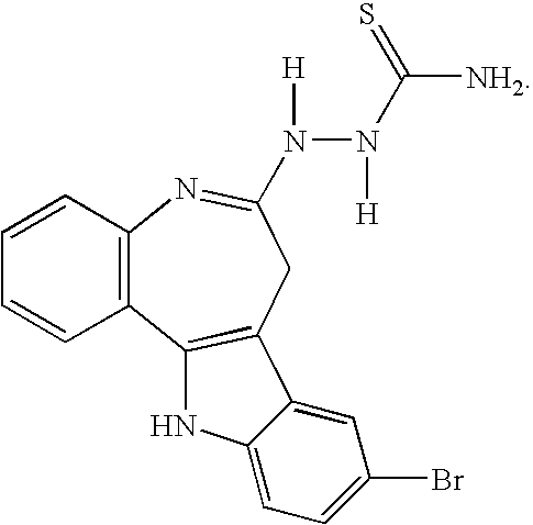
C12=C(C=CC=C1)N=C(N([H])N([H])C([NH2])=S)CC1=C2NC2=CC=C(Br)C=C12
